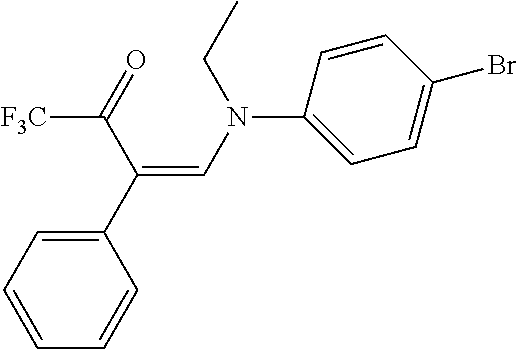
N(C=C(C1=CC=CC=C1)C(=O)[F3C])(C1=CC=C(Br)C=C1)CC
